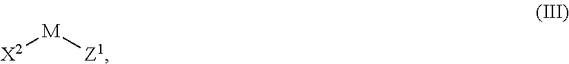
[X2][M][Z1]
